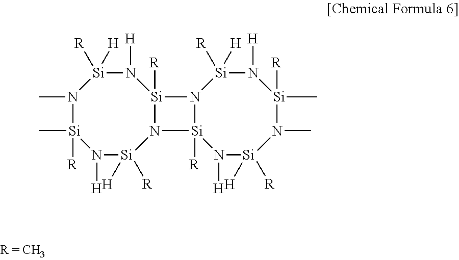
N1(C)[Si](C)([R])N([H])[Si]([R])([H])N2[Si]([R])(N([H])[Si]1([R])[H])N1[Si]2([R])N([H])[Si]([R])([H])N(C)[Si](C)([R])N([H])[Si]1([R])[H]
